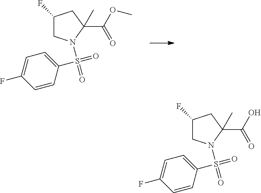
C1=CC(S(=O)(=O)N2CC(F)CC2(C)C(OC)=O)=CC=C1F.C1=CC(S(=O)(=O)N2CC(F)CC2(C)C(O)=O)=CC=C1F
